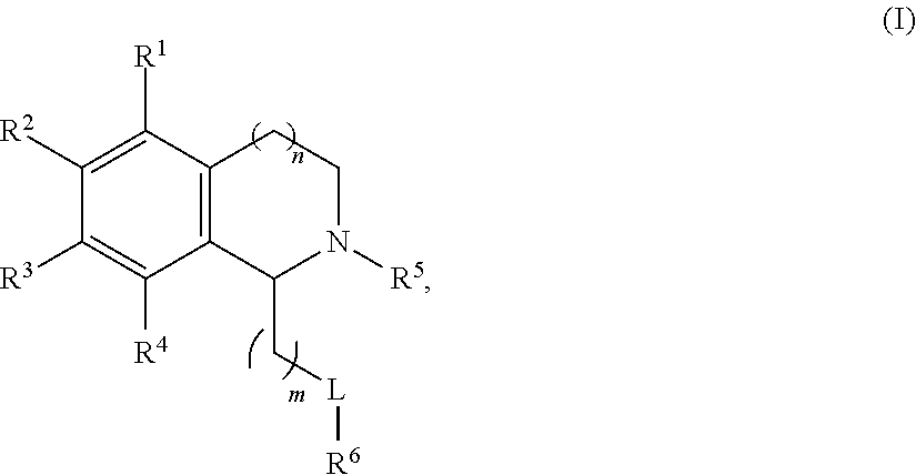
C1([R2])=C([R1])C2=C(C([R4])=C1[R3])C(C[L][R6])N([R5])CC2
